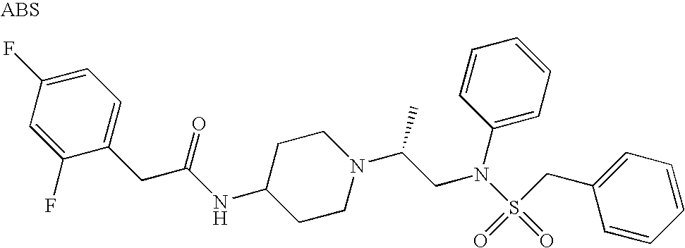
C1(CC(NC2CCN(C(CN(S(=O)(=O)CC3=CC=CC=C3)C3=CC=CC=C3)C)CC2)=O)=CC=C(F)C=C1F
